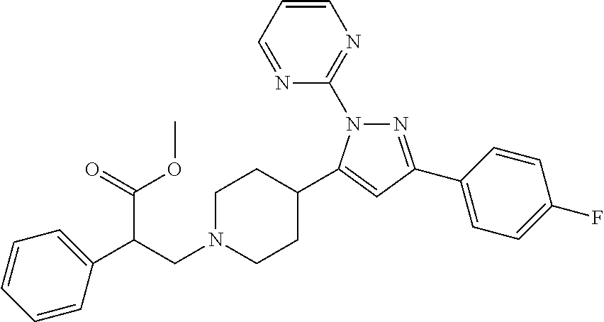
N1=C(C2=CC=C(F)C=C2)C=C(C2CCN(CC(C(=O)OC)C3=CC=CC=C3)CC2)N1C1=NC=CC=N1
